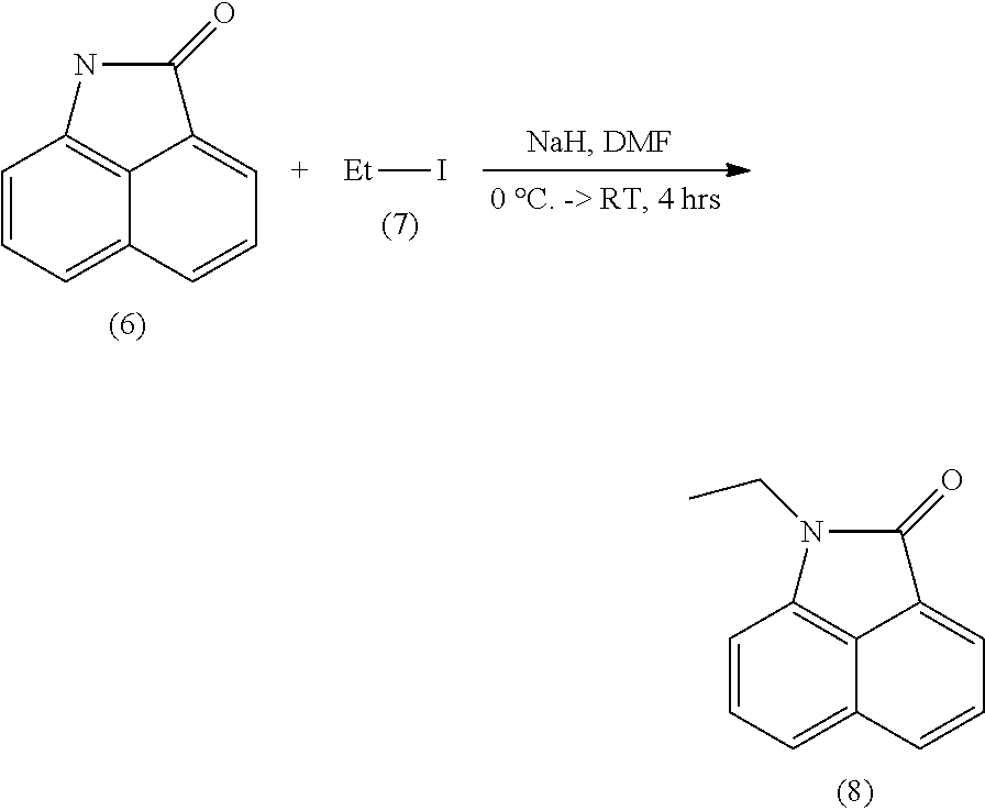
C1=CC=C2C3=C1N(CC)C(=O)C3=CC=C2.C1=CC=C2C3=C1NC(=O)C3=CC=C2.[Et]I
